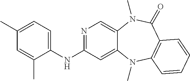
CC1=CC=C(NC2=NC=C3C(=C2)N(C)C2=C(C(=O)N3C)C=CC=C2)C(C)=C1
